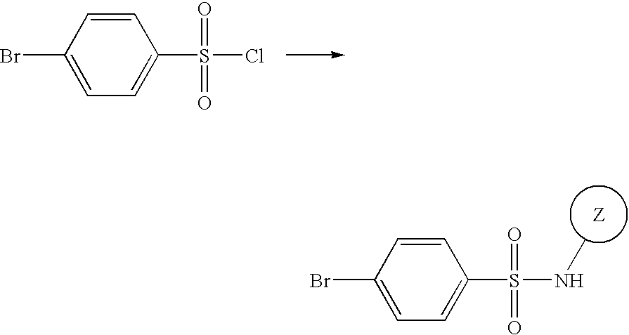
C1(Br)=CC=C(S(=O)(=O)Cl)C=C1.C1(Br)=CC=C(S(=O)(=O)NC)C=C1
